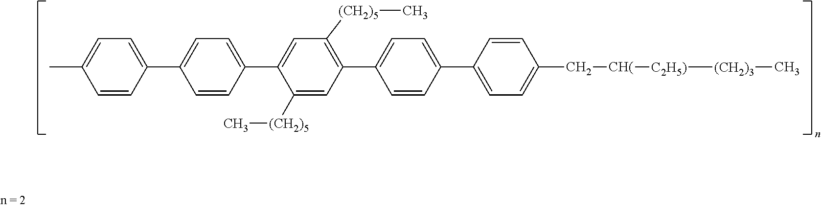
C1(C2=CC=C(C3=CC=C(C)C=C3)C=C2)=CC([(CH2)5]C)=C(C2=CC=C(C3=CC=C(C[CH(][C2H5)][(CH2)3]C)C=C3)C=C2)C=C1[(CH2)5]C
